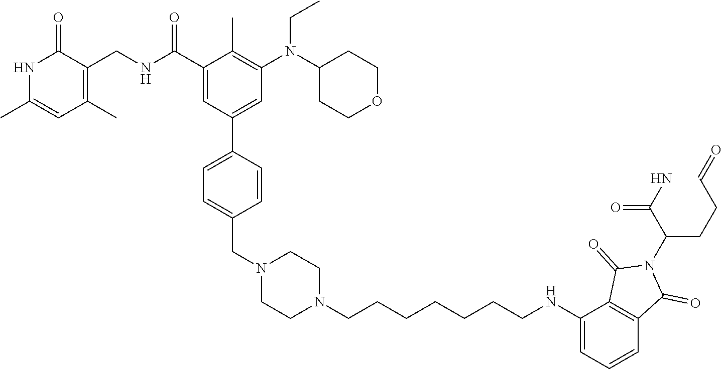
N1C(C)=CC(C)=C(CNC(C2=CC(C3=CC=C(CN4CCN(CCCCCCCNC5=CC=CC6=C5C(=O)N(C(CCC=O)C(N)=O)C6=O)CC4)C=C3)=CC(N(C3CCOCC3)CC)=C2C)=O)C1=O
